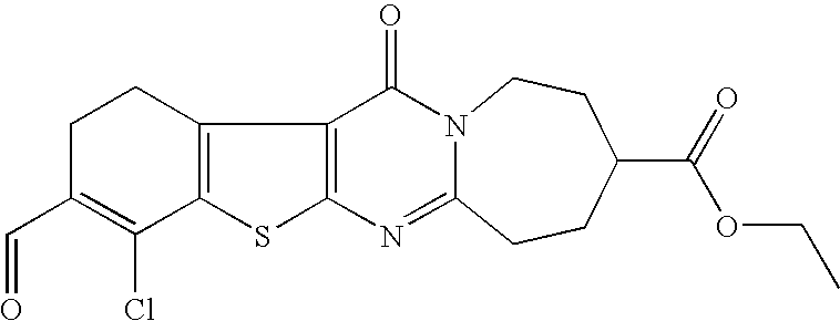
C12=C(SC3=C1C(=O)N1C(=N3)CCC(C(=O)OCC)CC1)C(Cl)=C(C=O)CC2
